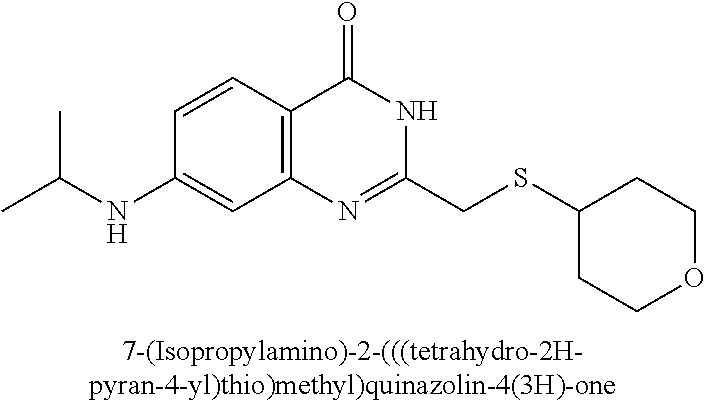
C1(NC(C)C)=CC2=C(C=C1)C(=O)NC(CSC1CCOCC1)=N2
